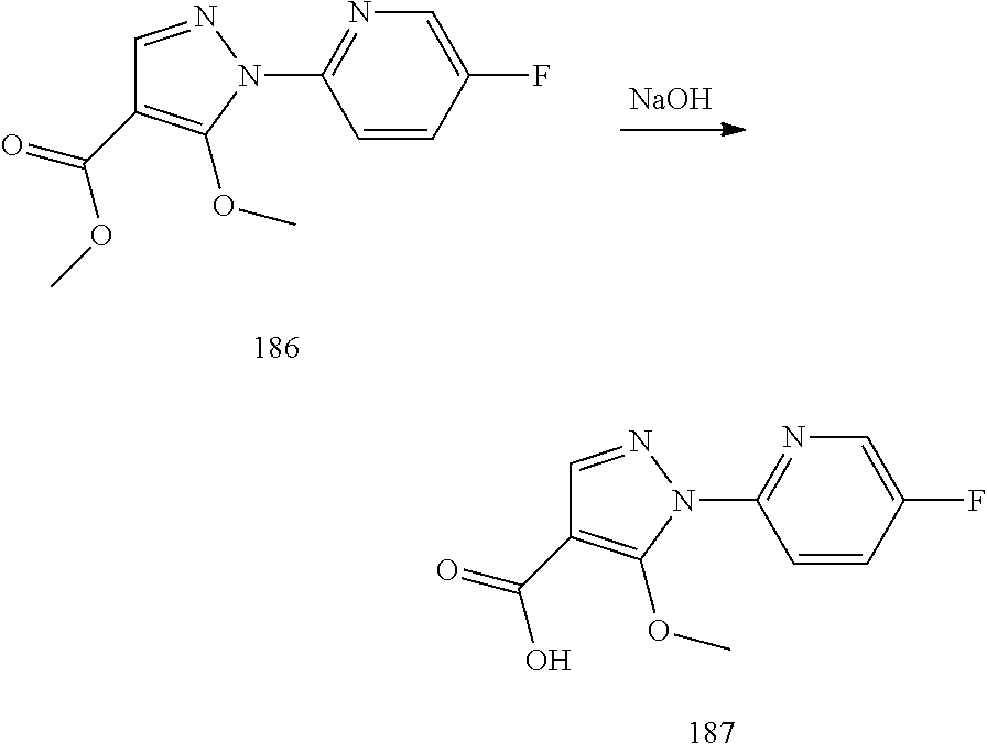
C1=NN(C2=NC=C(F)C=C2)C(OC)=C1C(=O)OC.[NaOH].C1=NN(C2=NC=C(F)C=C2)C(OC)=C1C(=O)O
